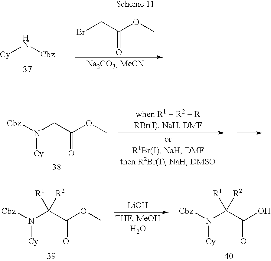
[Cy]N[Cbz].BrCC(OC)=O.N(CC(OC)=O)([Cbz])[Cy].N(C(C(OC)=O)([R2])[R1])([Cbz])[Cy].[LiOH].N(C(C(O)=O)([R2])[R1])([Cbz])[Cy]
